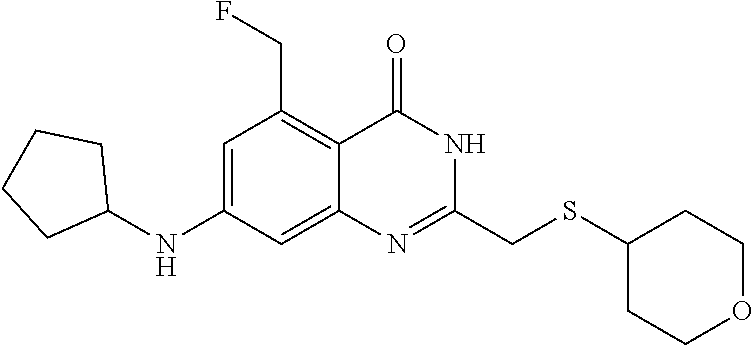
C1(SCC2=NC3=CC(NC4CCCC4)=CC(CF)=C3C(=O)N2)CCOCC1
